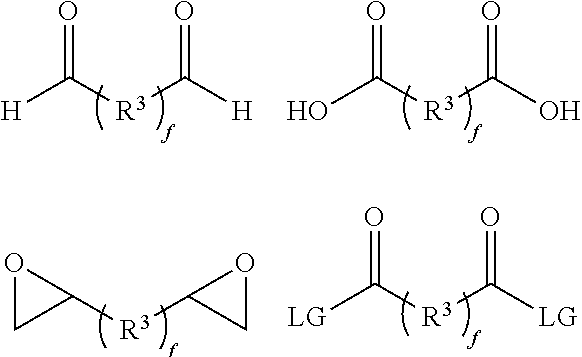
[H]C([R3]C([H])=O)=O.OC([R3]C(O)=O)=O.O1CC1[R3]C1OC1.[LG]C([R3]C([LG])=O)=O
